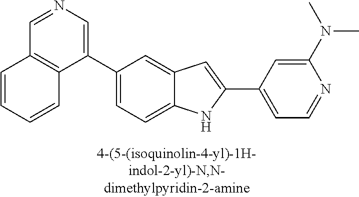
C1(C2=CC=C3C(=C2)C=C(C2=CC=NC(N(C)C)=C2)N3)=CN=CC2=C1C=CC=C2
